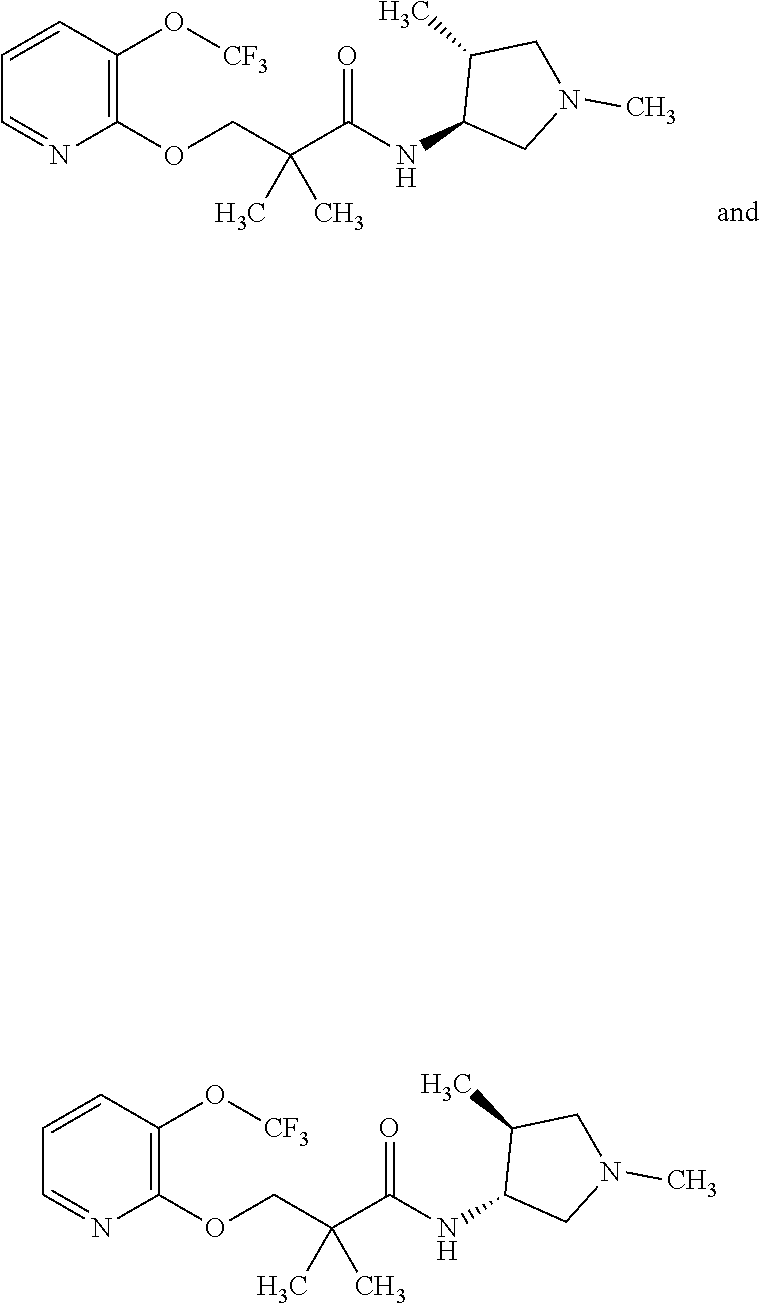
C1=CC(O[CF3])=C(OCC(C(NC2CN(C)CC2C)=O)(C)C)N=C1.C1=CC(O[CF3])=C(OCC(C(NC2CN(C)CC2C)=O)(C)C)N=C1
